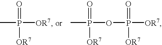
CP(=O)([OR7])[OR7].CP(=O)(OP(=O)([OR7])[OR7])[OR7]
